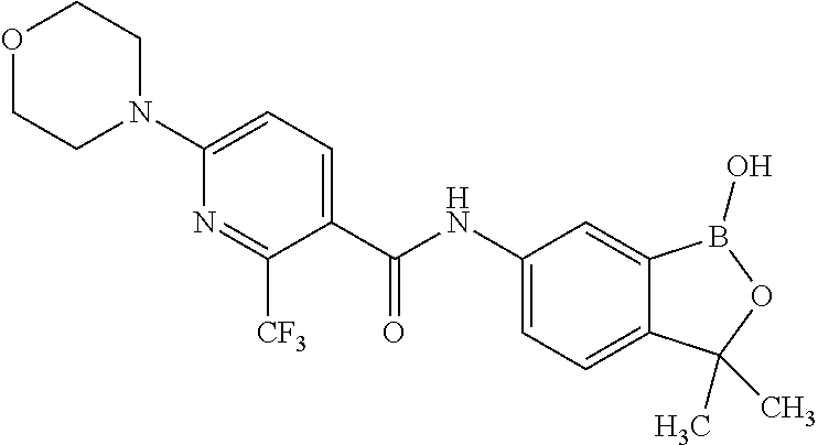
O1CCN(C2=CC=C(C(NC3=CC=C4C(=C3)B(O)OC4(C)C)=O)C([CF3])=N2)CC1
